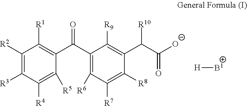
C1([R2])=C([R3])C([R4])=C([R5])C(C(C2=C([R6])C([R7])=C([R8])C(C(C([O-])=O)[R10])=C2[R9])=O)=C1[R1].[H][B1]
